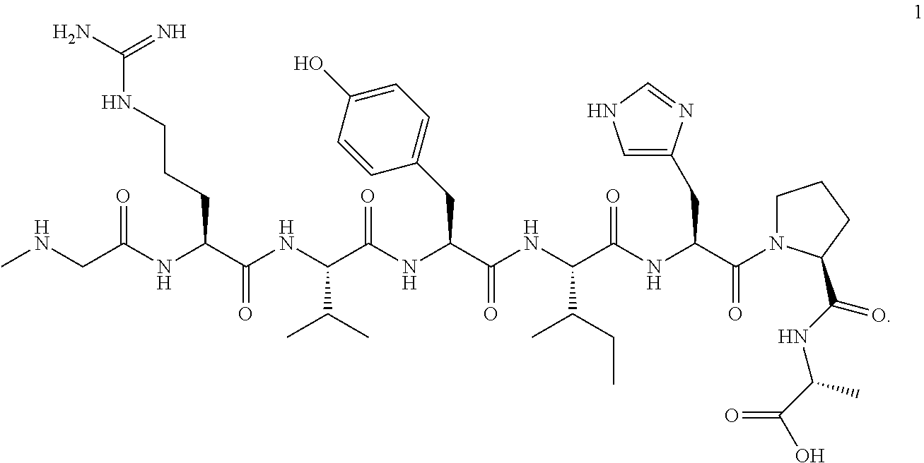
CNCC(NC(C(=O)NC(C(NC(C(=O)NC(C(NC(C(=O)N1CCCC1C(=O)NC(C)C(=O)O)CC1=CNC=N1)=O)C(C)CC)CC1=CC=C(O)C=C1)=O)C(C)C)CCCNC(N)=N)=O
